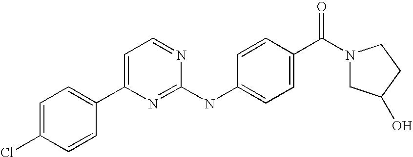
C1=C(Cl)C=CC(C2=CC=NC(NC3=CC=C(C(N4CC(O)CC4)=O)C=C3)=N2)=C1
